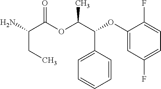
NC(C(OC(C(C1=CC=CC=C1)OC1=CC(F)=CC=C1F)C)=O)CC
